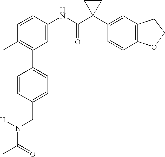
C1(C2=C(C)C=CC(NC(C3(C4=CC5=C(C=C4)OCC5)CC3)=O)=C2)=CC=C(CN([H])C(=O)C)C=C1
